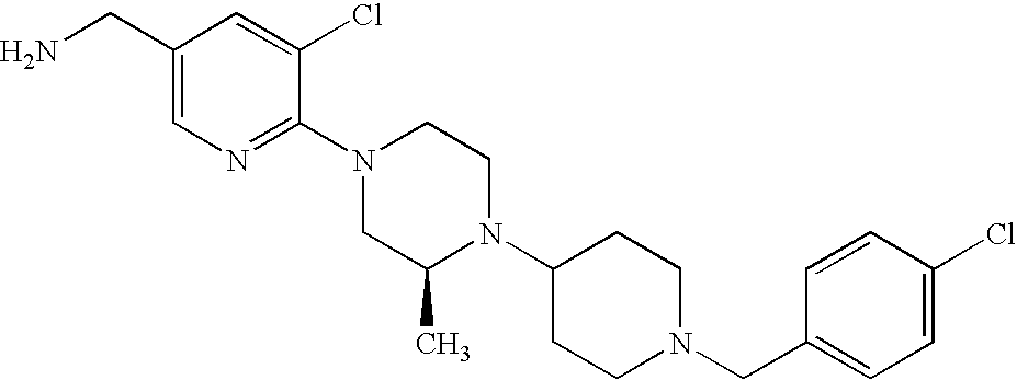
C1(Cl)=CC=C(CN2CCC(N3C(C)CN(C4=NC=C(CN)C=C4Cl)CC3)CC2)C=C1
